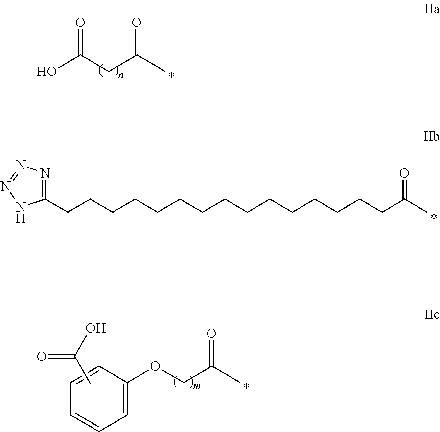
OC(CC(C)=O)=O.C1(CCCCCCCCCCCCCCCC(C)=O)=NN=NN1.C1(OCC(C)=O)=CC=CC=C1.CC(O)=O
